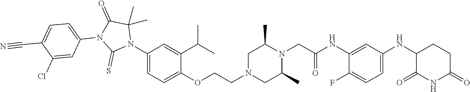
C1(F)=CC=C(NC2C(=O)NC(=O)CC2)C=C1NC(CN1C(C)CN(CCOC2=CC=C(N3C(C)(C)C(=O)N(C4=CC=C(C#N)C(Cl)=C4)C3=S)C=C2C(C)C)CC1C)=O
